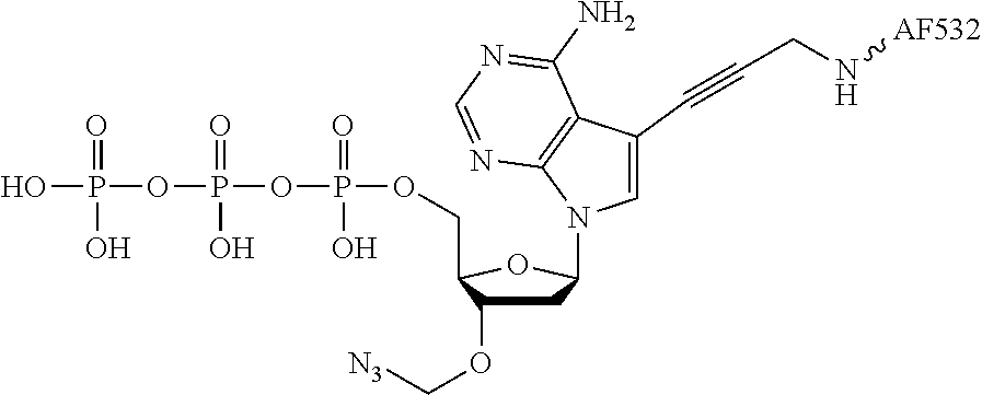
C1C(OC[N3])C(COP(=O)(O)OP(=O)(O)OP(O)(=O)O)OC1N1C=C(C#CCN[AF532])C2=C1N=CN=C2N
